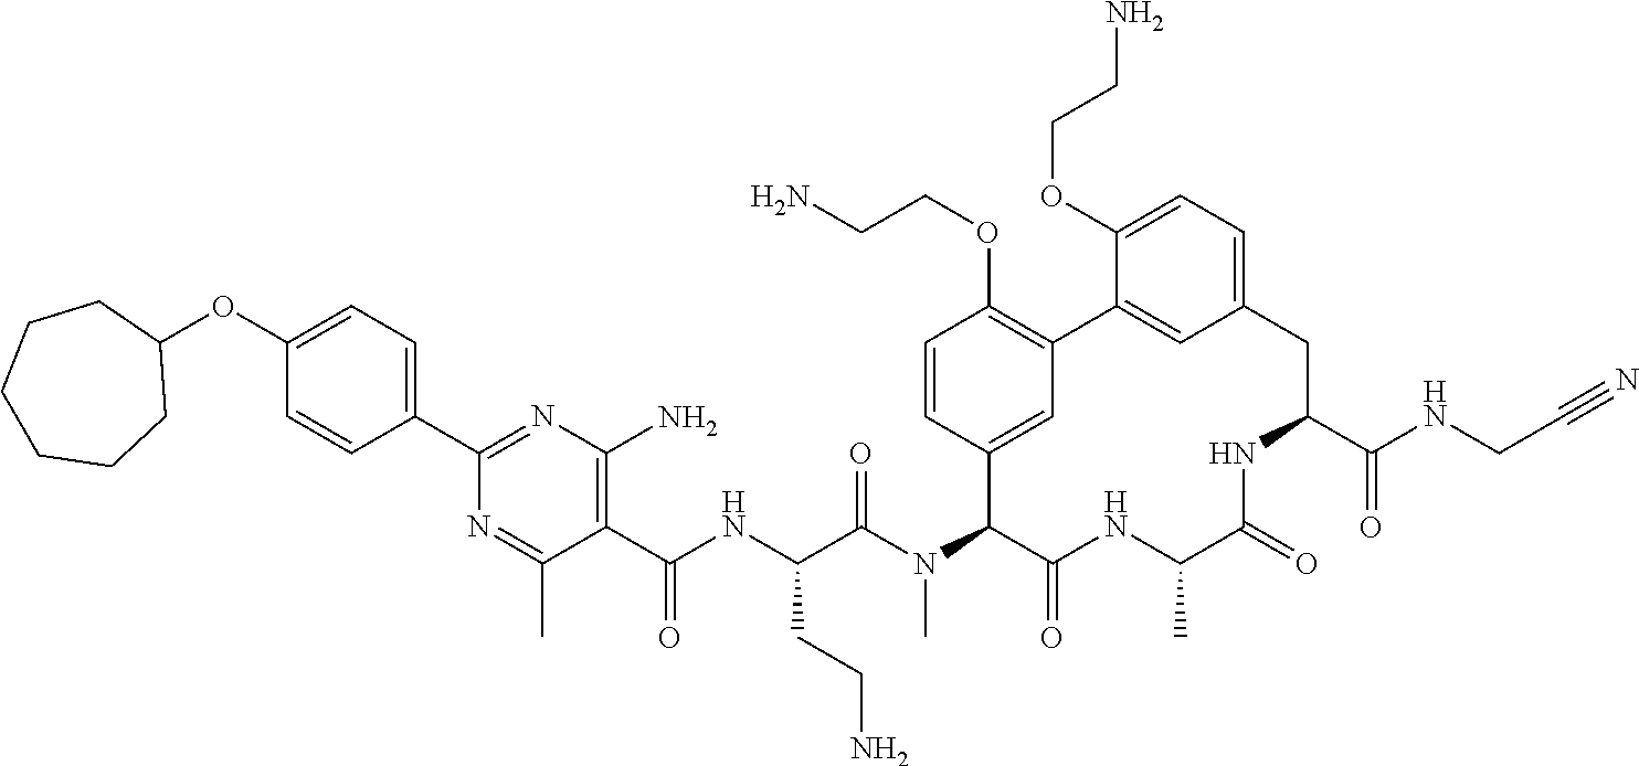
C1(OC2CCCCCC2)=CC=C(C2=NC(N)=C(C(NC(C(N(C3C(=O)NC(C)C(=O)NC(C(NCC#N)=O)CC4=CC=C(OCCN)C(=C4)C4=C(OCCN)C=CC3=C4)C)=O)CCN)=O)C(C)=N2)C=C1
